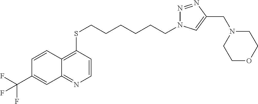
C12=NC=CC(SCCCCCCN3N=NC(CN4CCOCC4)=C3)=C1C=CC(C(F)(F)F)=C2
